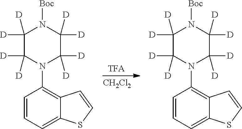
[CH2Cl2].C1([D])([D])C([D])([D])N(C2=C3C(=CC=C2)SC=C3)C([D])([D])C([D])([D])N1[Boc].C1([D])([D])C([D])([D])N(C2=C3C(=CC=C2)SC=C3)C([D])([D])C([D])([D])N1[Boc]
